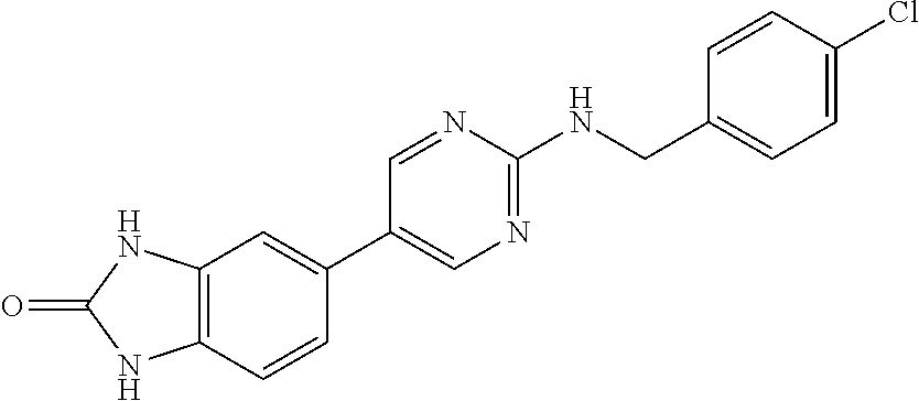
C1=NC(NCC2=CC=C(Cl)C=C2)=NC=C1C1=CC2=C(C=C1)NC(=O)N2
